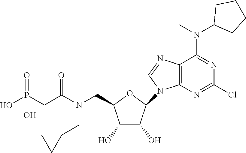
O1C(CN(C(CP(O)(=O)O)=O)CC2CC2)C(O)C(O)C1N1C=NC2=C1N=C(Cl)N=C2N(C1CCCC1)C
